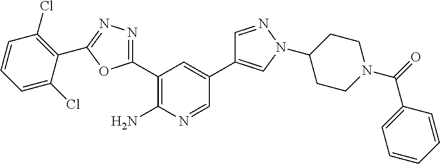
C1(C2=NN=C(C3=C(Cl)C=CC=C3Cl)O2)=C(N)N=CC(C2=CN(C3CCN(C(=O)C4=CC=CC=C4)CC3)N=C2)=C1
